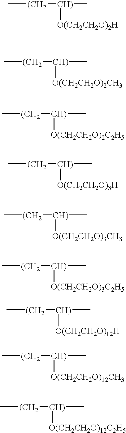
C[(CH2][CH)](C)[O(CH2CH2O)2H].C[(CH2][CH)](C)[O(CH2CH2O)2CH3].C[(CH2][CH)](C)[O(CH2CH2O)2C2H5].C[(CH2][CH)](C)[O(CH2CH2O)3H].C[(CH2][CH)](C)[O(CH2CH2O)3CH3].C[(CH2][CH)](C)[O(CH2CH2O)3C2H5].C[(CH2][CH)](C)[O(CH2CH2O)12H].C[(CH2][CH)](C)[O(CH2CH2O)12CH3].C[(CH2][CH)](C)[O(CH2CH2O)12C2H5]
